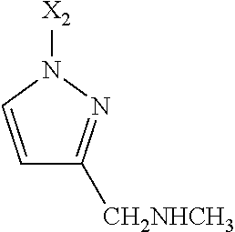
C1=CN([X2])N=C1[CH2NHCH3]
